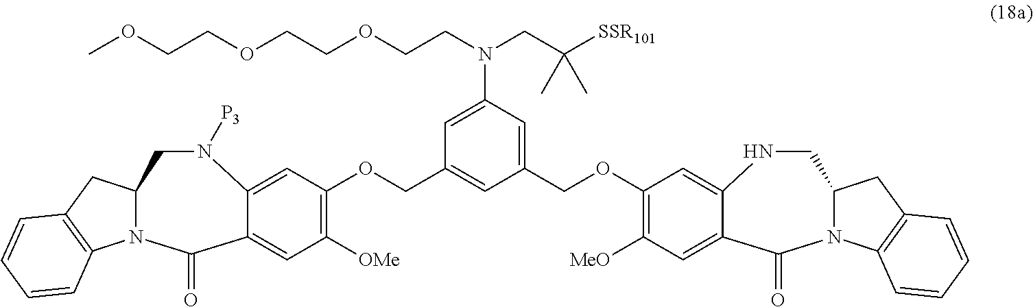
C1=C2C(=CC(OCC3=CC(COC4=C([MeO])C=C5C(=C4)NCC4N(C6=C(C4)C=CC=C6)C5=O)=CC(N(CC([SSR101])(C)C)CCOCCOCCOC)=C3)=C1[OMe])N([P3])CC1N(C3=C(C1)C=CC=C3)C2=O
